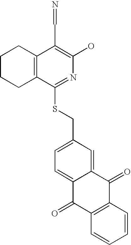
C1CCC2=C(C1)C(C=N)=C(O)N=C2SCC1=CC=C2C(=C1)C(=O)C1=C(C2=O)C=CC=C1
